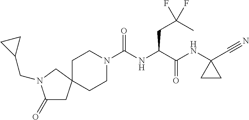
N1(C(NC(C(NC2(C#N)CC2)=O)CC(C)(F)F)=O)CCC2(CC1)CC(=O)N(CC1CC1)C2
